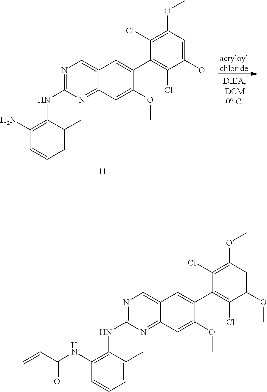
N1=C(NC2=C(NC(C=C)=O)C=CC=C2C)N=C2C(=C1)C=C(C1=C(Cl)C(OC)=CC(OC)=C1Cl)C(OC)=C2.N1=C(NC2=C(N)C=CC=C2C)N=C2C(=C1)C=C(C1=C(Cl)C(OC)=CC(OC)=C1Cl)C(OC)=C2.[acryloylchloride]
